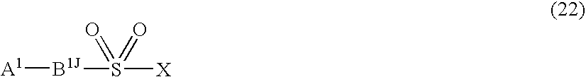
[A1][B1J]S([X])(=O)=O
